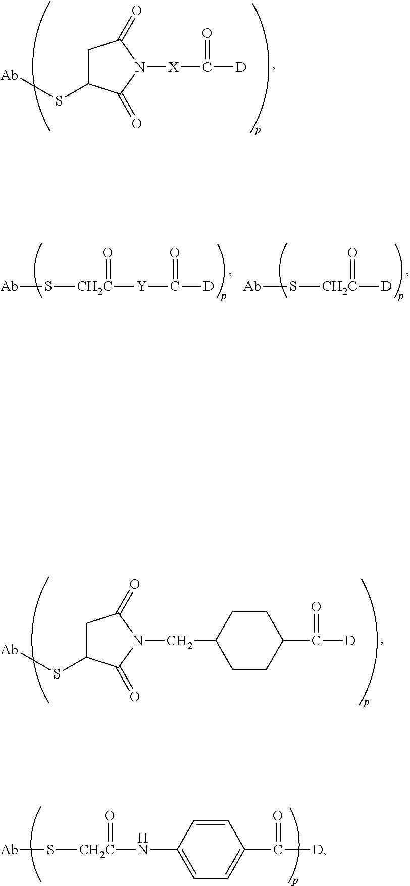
C1C(S[Ab])C(=O)N([X]C([D])=O)C1=O.[CH2C](NC1=CC=C(C([D])=O)C=C1)(S[Ab])=O.[CH2C]([Y]C([D])=O)(S[Ab])=O.[CH2C]([D])(S[Ab])=O.C1C(S[Ab])C(=O)N(CC2CCC(C([D])=O)CC2)C1=O
